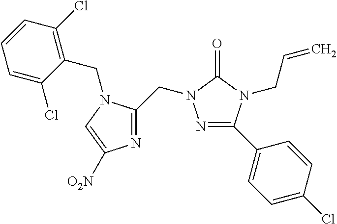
N1=C(C2=CC=C(Cl)C=C2)N(CC=C)C(=O)N1CC1=NC([O2N])=CN1CC1=C(Cl)C=CC=C1Cl
